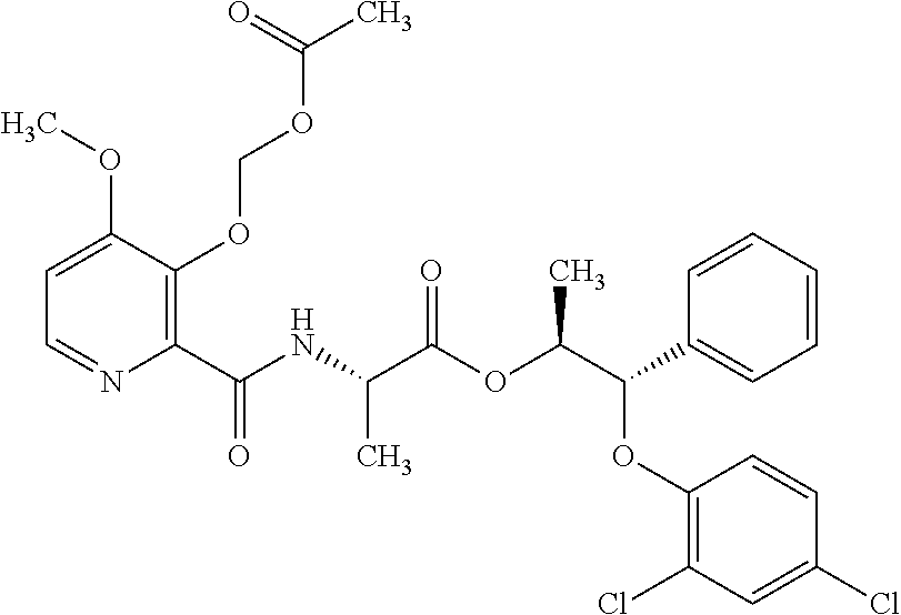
C1=C(OC)C(OCOC(C)=O)=C(C(NC(C(OC(C(OC2=C(Cl)C=C(Cl)C=C2)C2=CC=CC=C2)C)=O)C)=O)N=C1
